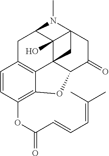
C12(O)C34C5C(=O)CC1(N(C)C2CC1=C3C(=C(OC(=O)C=CC=C(C)C)C=C1)O5)C4
